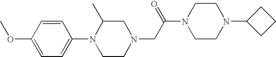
COC1=CC=C(N2CCN(CC(N3CCN(C4CCC4)CC3)=O)CC2C)C=C1
